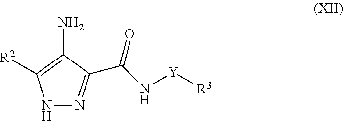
N1N=C(C(N[Y][R3])=O)C(N)=C1[R2]
